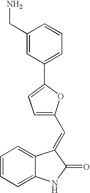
C1=CC=C2C(=C1)C(=CC1=CC=C(C3=CC=CC(CN)=C3)O1)C(=O)N2
